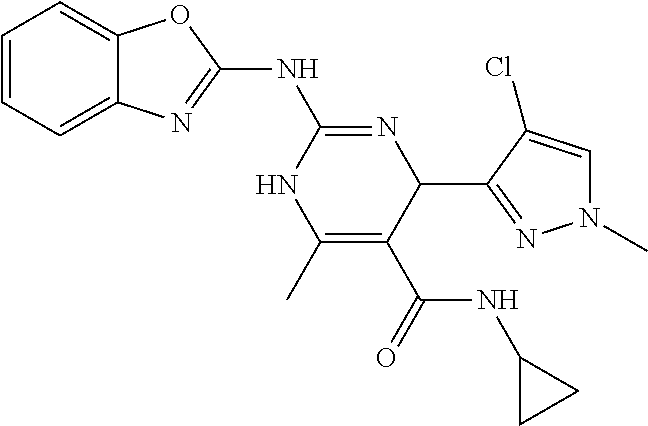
C1=CC=C2C(=C1)OC(NC1=NC(C3=NN(C)C=C3Cl)C(C(NC3CC3)=O)=C(C)N1)=N2
